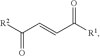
C(=O)([R2])C=CC([R1])=O
